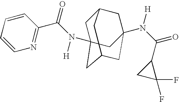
N(C(C1=NC=CC=C1)=O)([H])C12CC3CC(N(C(=O)C4CC4(F)F)[H])(CC(C1)C3)C2
